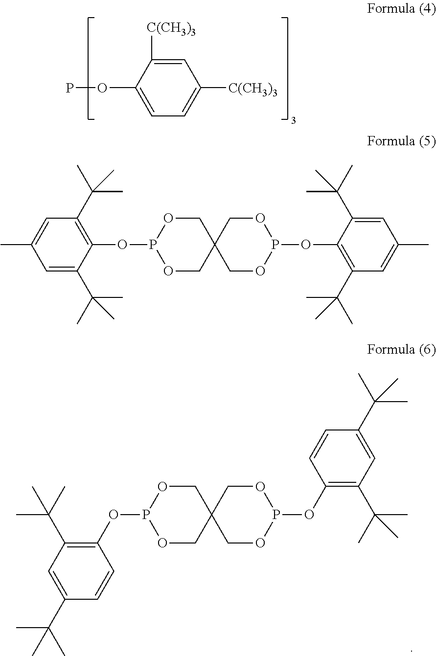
C1(OP)=CC=C([C(CH3)3])C=C1[C(CH3)3].O1P(OC2=C(C(C)(C)C)C=C(C(C)(C)C)C=C2)OCC2(C1)COP(OC1=C(C(C)(C)C)C=C(C(C)(C)C)C=C1)OC2.O1P(OC2=C(C(C)(C)C)C=C(C)C=C2C(C)(C)C)OCC2(C1)COP(OC1=C(C(C)(C)C)C=C(C)C=C1C(C)(C)C)OC2
